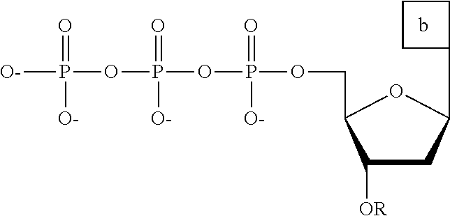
[O-]P(OP(OP(OCC1C([OR])CC(C2CCC2)O1)(=O)[O-])(=O)[O-])(=O)[O-]
